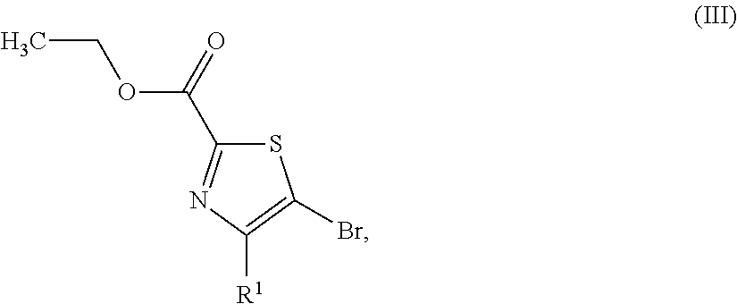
S1C(C(OCC)=O)=NC([R1])=C1Br
